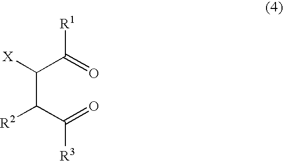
C(C(C(=O)[R3])[R2])(C(=O)[R1])[X]
